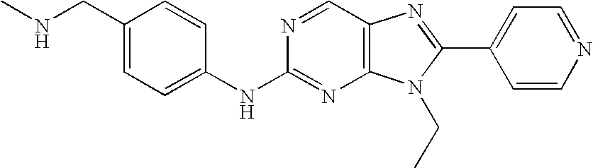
C1(CNC)=CC=C(NC2=NC3=C(C=N2)N=C(C2=CC=NC=C2)N3CC)C=C1
